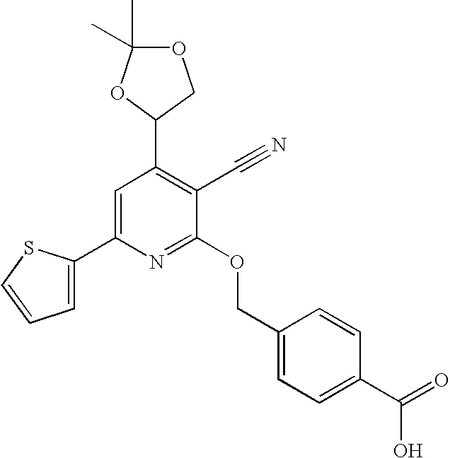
C1=C(C2=CC(C3OC(C)(C)OC3)=C(C#N)C(OCC3=CC=C(C(=O)O)C=C3)=N2)SC=C1
